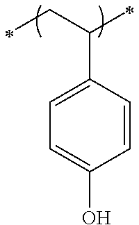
C1=CC(C(CC)C)=CC=C1O
